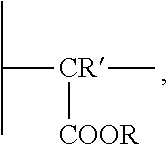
[CR](C(C)C)(C)[COOR]
